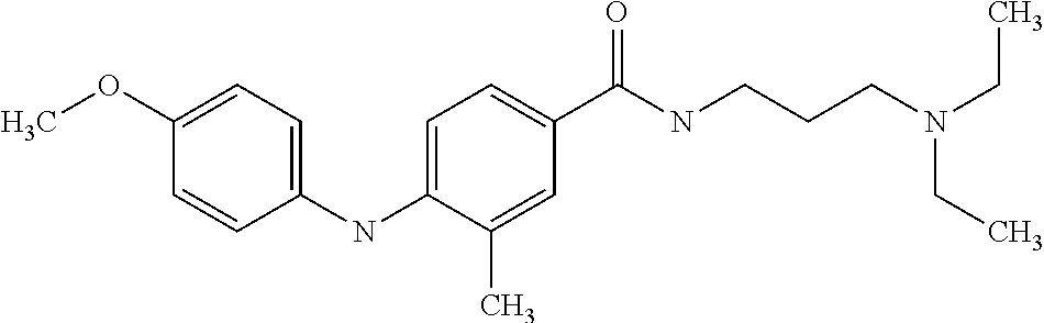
C1=CC(NC2=CC=C(C(NCCCN(CC)CC)=O)C=C2C)=CC=C1OC
